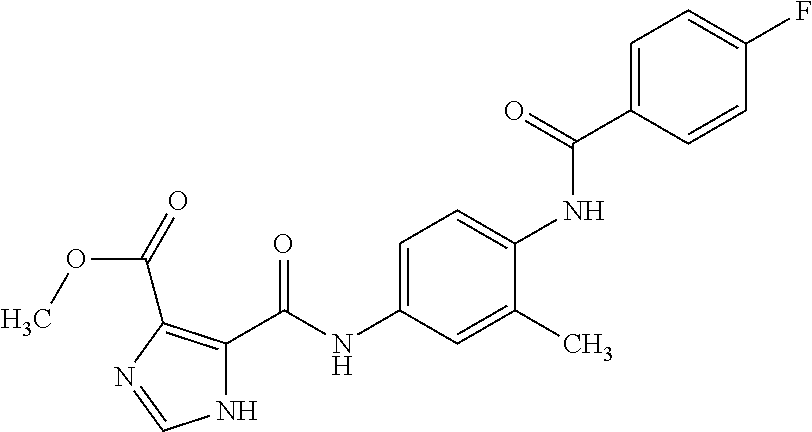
C1=C(C(NC2=CC=C(NC(C3=C(C(=O)OC)N=CN3)=O)C=C2C)=O)C=CC(F)=C1
